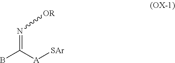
N(=C(B)[A][SAr])[OR]
